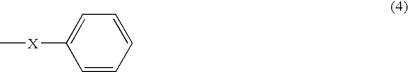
C1=CC=CC=C1[X]C
